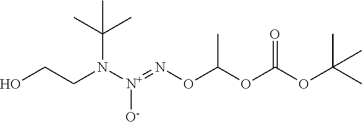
O(C(OC(OC(C)(C)C)=O)C)N=[N+](N(CCO)C(C)(C)C)[O-]
